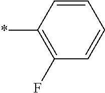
C1=CC(*)=C(F)C=C1
